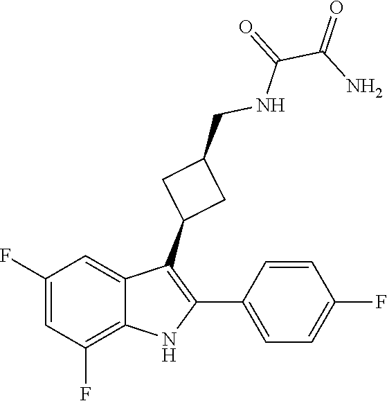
C12=C(F)C=C(F)C=C1C(C1CC(CNC(=O)C(=O)N)C1)=C(C1=CC=C(F)C=C1)N2
